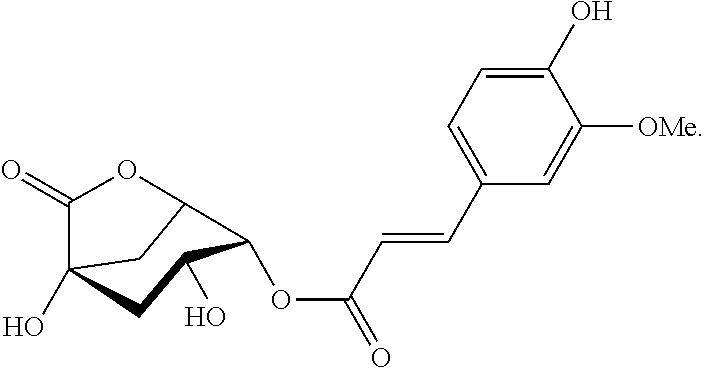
OC1C(OC(C=CC2=CC=C(O)C([OMe])=C2)=O)C2OC(=O)C(O)(C2)C1
